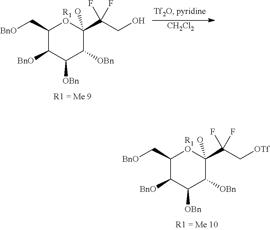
C1(C[BnO])C([BnO])C([OBn])C([OBn])C(O)(C(C[OTf])(F)F)[R1O]1.C1(C[BnO])C([BnO])C([OBn])C([OBn])C(O)(C(CO)(F)F)[R1O]1.[CH2Cl2]
